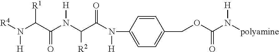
[R4]N(C(C(N(C(C(N(C1=CC=C(COC(N([polyamine])[H])=O)C=C1)[H])=O)[R2])[H])=O)[R1])[H]
